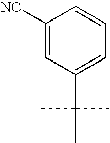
C1([NC])=CC(C(C)(C)C)=CC=C1
